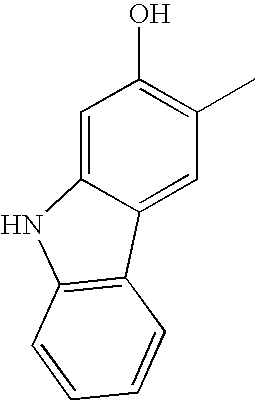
C1=C2C(=CC(C)=C1O)C1=C(N2)C=CC=C1
